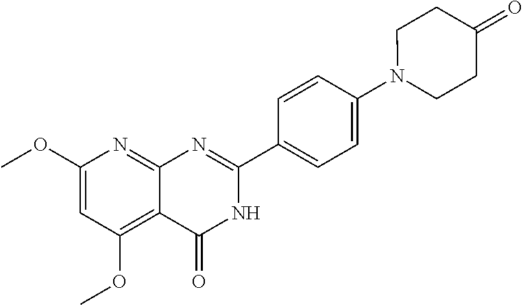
C12=C(OC)C=C(OC)N=C1N=C(C1=CC=C(N3CCC(=O)CC3)C=C1)NC2=O
